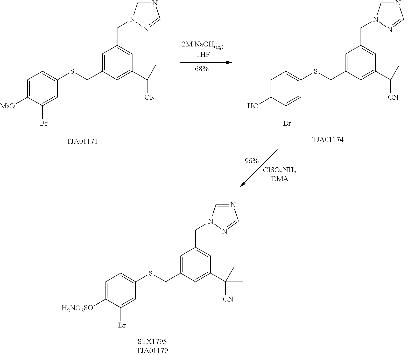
C1=C([MsO])C(Br)=CC(SCC2=CC(CN3C=NC=N3)=CC(C([CN])(C)C)=C2)=C1.C1=C(O)C(Br)=CC(SCC2=CC(CN3C=NC=N3)=CC(C([CN])(C)C)=C2)=C1.C1=C([H2NO2SO])C(Br)=CC(SCC2=CC(CN3C=NC=N3)=CC(C([CN])(C)C)=C2)=C1
